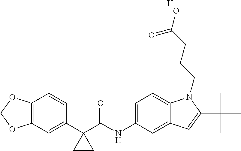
C12=C(C=C(C3(C(NC4=CC=C5C(=C4)C=C(C(C)(C)C)N5CCCC(O)=O)=O)CC3)C=C1)OCO2.[H]
